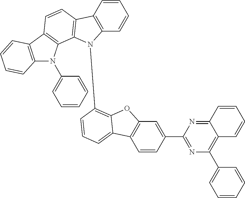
C12=C(C=CC=C1)C1=C(N2C2=C3OC4=C(C=CC(C5=NC(C6=CC=CC=C6)=C6C(=N5)C=CC=C6)=C4)C3=CC=C2)C2=C(C=C1)C1=C(N2C2=CC=CC=C2)C=CC=C1
